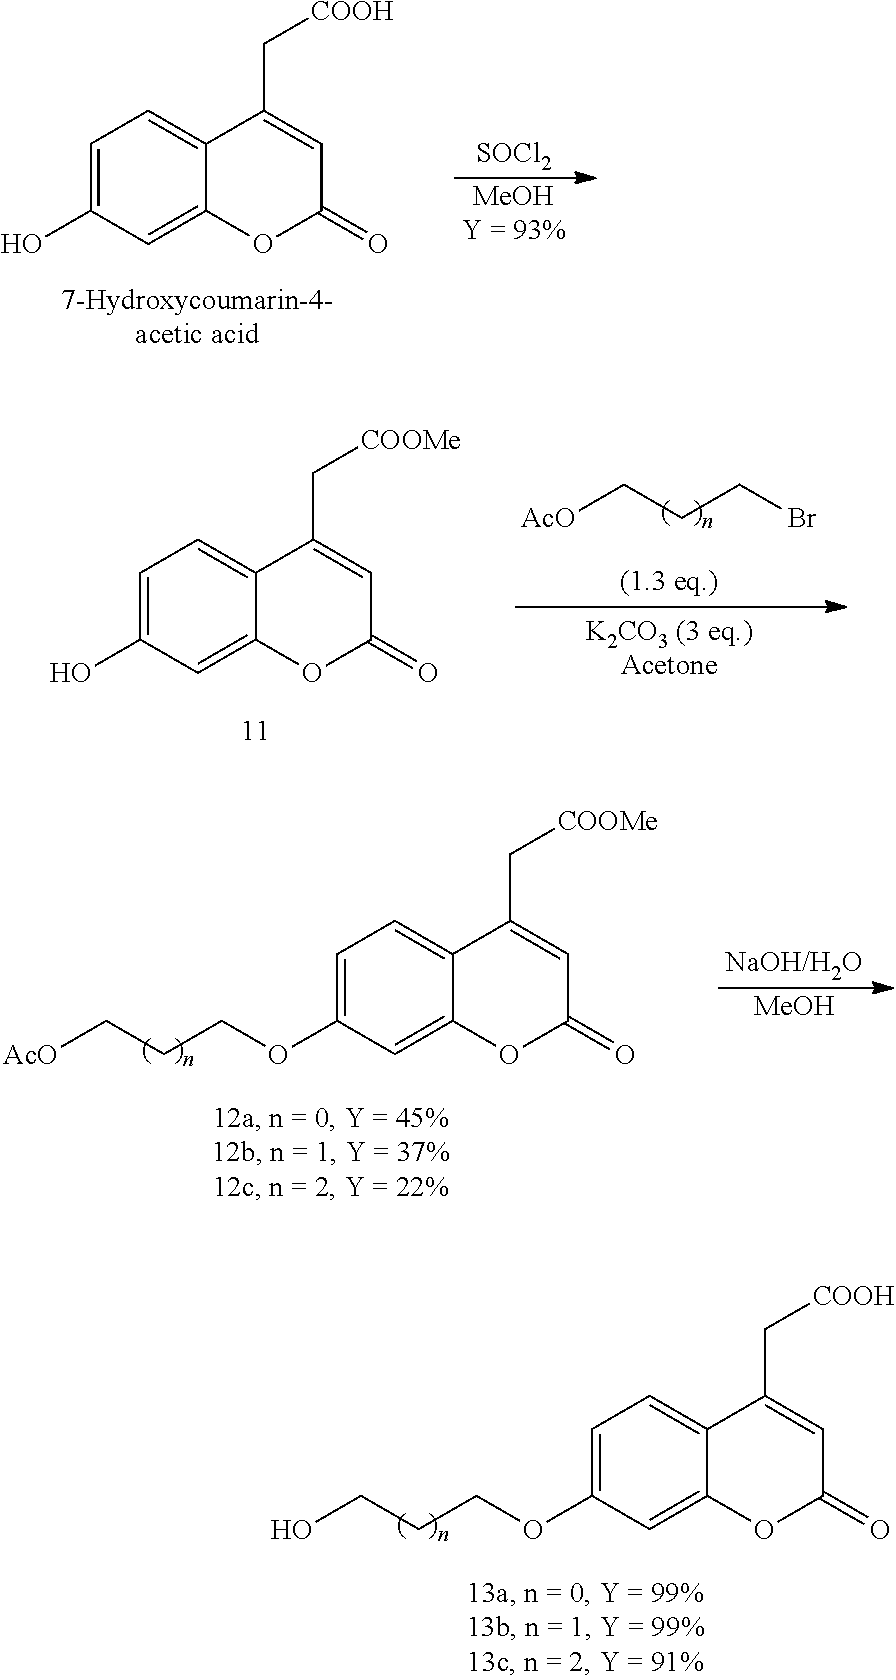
C1=C(O)C=C2C(=C1)C(C[COOH])=CC(=O)O2.[SOCl2].[MeOHY = 93%].C1=C(O)C=C2C(=C1)C(C[COOMe])=CC(=O)O2.[AcO]CCCBr.[MeOH].C1=C(OCCC[AcO])C=C2C(=C1)C(C[COOMe])=CC(=O)O2.C1=C(OCCCO)C=C2C(=C1)C(C[COOH])=CC(=O)O2
